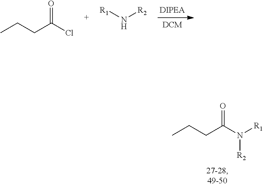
O=C(Cl)CCC.[R1]N[R2].O=C(N([R1])[R2])CCC
